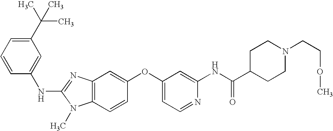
C1(C(C)(C)C)=CC=CC(NC2=NC3=C(N2C)C=CC(OC2=CC=NC(NC(=O)C4CCN(CCOC)CC4)=C2)=C3)=C1
